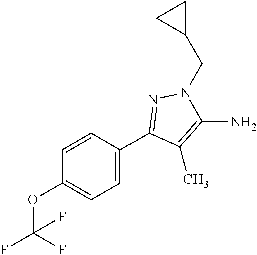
C1=CC(C2=NN(CC3CC3)C(N)=C2C)=CC=C1OC(F)(F)F
